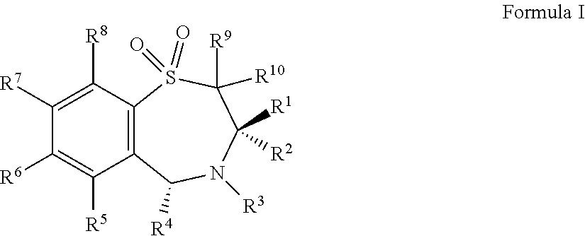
C1([R7])=C([R8])C2=C(C([R5])=C1[R6])C([R4])N([R3])C([R1])([R2])C([R9])([R10])S2(=O)=O
